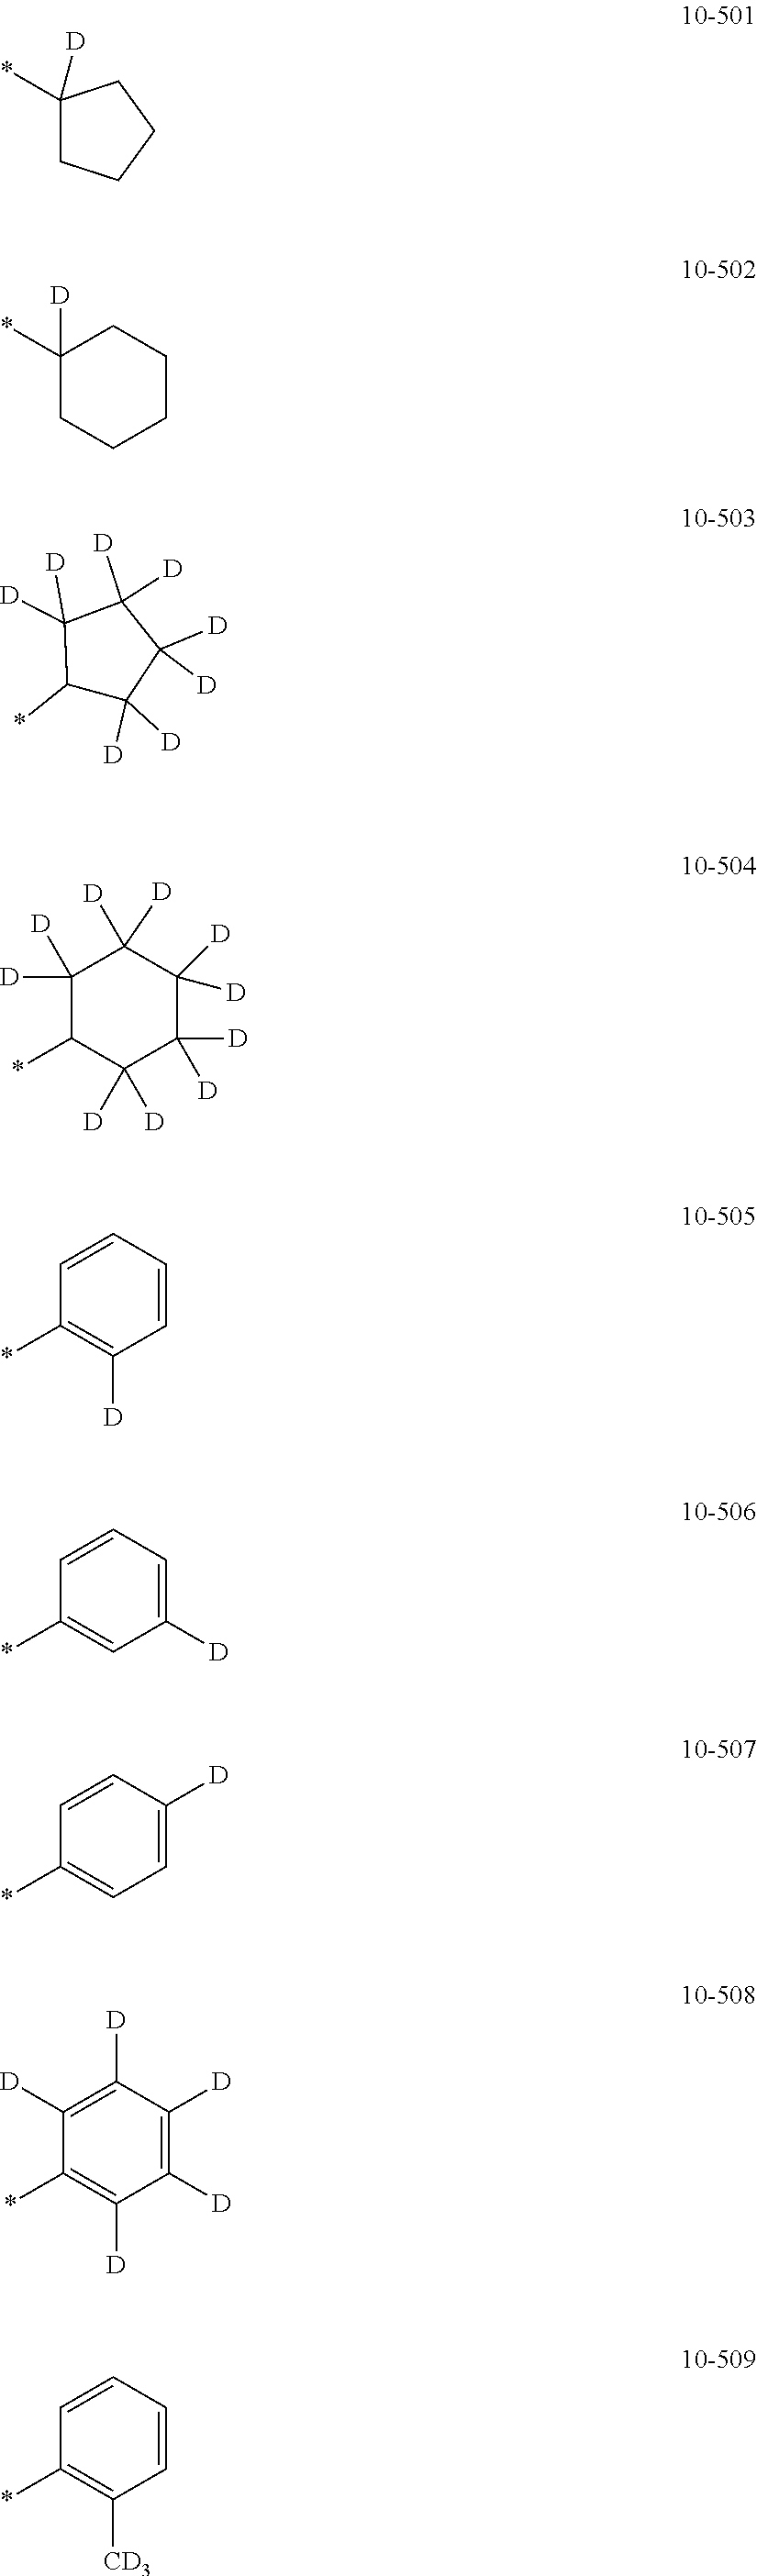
C1([D])(*)CCCC1.C1([D])(*)CCCCC1.C1([D])([D])C(*)C([D])([D])C([D])([D])C1([D])[D].C1([D])([D])C(*)C([D])([D])C([D])([D])C([D])([D])C1([D])[D].C1=CC=CC(*)=C1[D].C1([D])=CC=CC(*)=C1.C1=C([D])C=CC(*)=C1.C1([D])=C([D])C([D])=C([D])C(*)=C1[D].C1=CC=CC(*)=C1[CD3]
